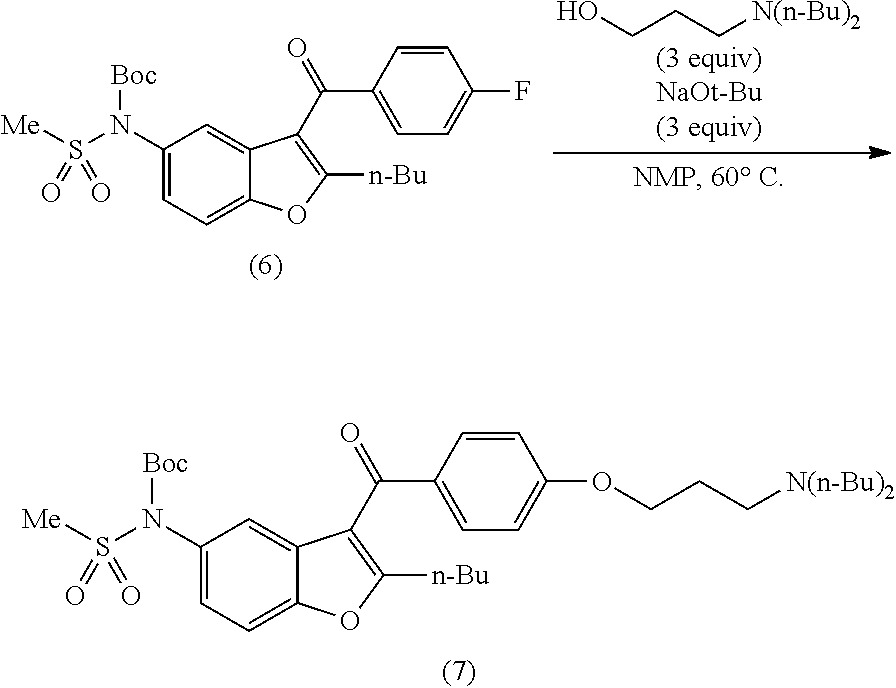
C1(N(S([Me])(=O)=O)[Boc])=CC=C2C(=C1)C(C(C1=CC=C(F)C=C1)=O)=C([n-Bu])O2.C(CC[N(n-Bu)2])O.C1(N(S([Me])(=O)=O)[Boc])=CC=C2C(=C1)C(C(C1=CC=C(OCCC[N(n-Bu)2])C=C1)=O)=C([n-Bu])O2
